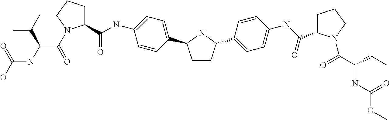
OC(NC(C(C)C)C(=O)N1C(C(=O)NC2=CC=C(C3CCC(C4=CC=C(NC(=O)C5CCCN5C(C(CC)NC(OC)=O)=O)C=C4)N3)C=C2)CCC1)=O
